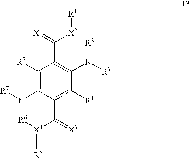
N1([R7])[R6][X4]([R5])C(=[X3])C2=C([R4])C(N([R3])[R2])=C(C(=[X1])[X2][R1])C([R8])=C12
